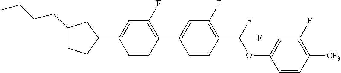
C1(CCCC)CCC(C2=CC(F)=C(C3=CC(F)=C(C(OC4=CC(F)=C([CF3])C=C4)(F)F)C=C3)C=C2)C1
